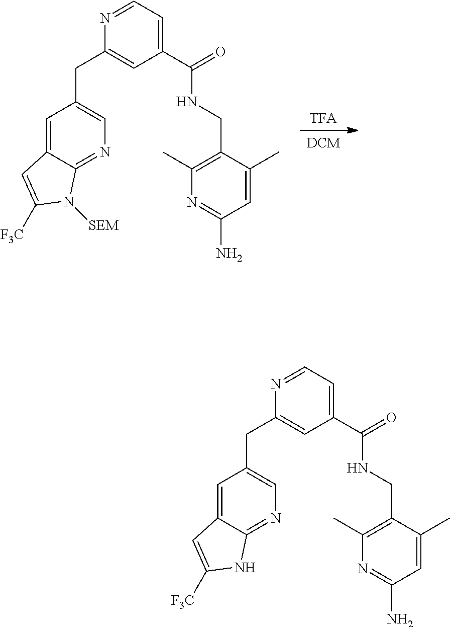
[DCM].[TFA].C1=C2C(=NC=C1CC1=CC(C(=O)NCC3=C(C)N=C(N)C=C3C)=CC=N1)N([SEM])C([F3C])=C2.C1=C2C(=NC=C1CC1=CC(C(=O)NCC3=C(C)N=C(N)C=C3C)=CC=N1)NC([F3C])=C2
